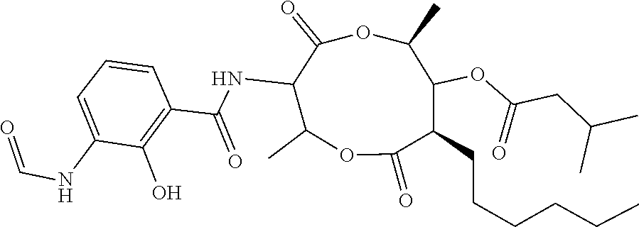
C(CC(C)C)(=O)OC1C(CCCCCC)C(=O)OC(C)C(NC(C2=C(O)C(NC=O)=CC=C2)=O)C(=O)OC1C
